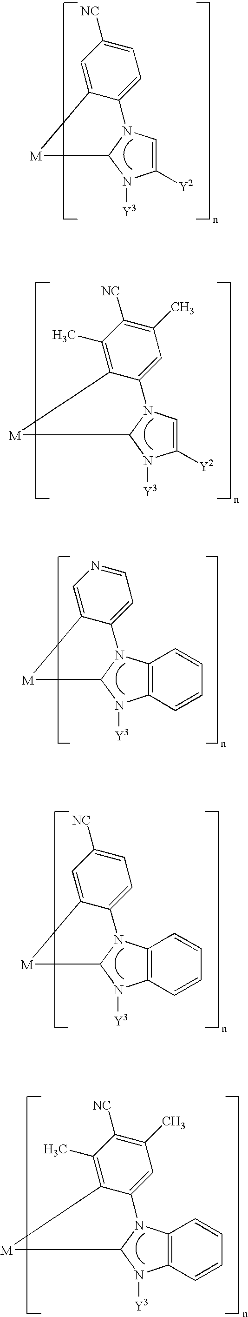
C12=CC=C([NC])C=C1[M]C1N2C=C([Y2])N1[Y3].C12=CC=NC=C1[M]C1N2C2=C(N1[Y3])C=CC=C2.C12=CC(C)=C([NC])C(C)=C1[M]C1N2C=C([Y2])N1[Y3].C12=CC=C([NC])C=C1[M]C1N2C2=C(N1[Y3])C=CC=C2.C12=CC(C)=C([NC])C(C)=C1[M]C1N2C2=C(N1[Y3])C=CC=C2
